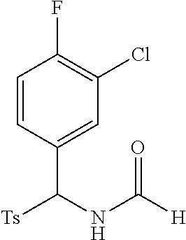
C1=CC(C(NC([H])=O)[Ts])=CC(Cl)=C1F
